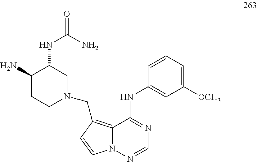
C1([OCH3])=CC=CC(NC2=NC=NN3C2=C(CN2CCC(N)C(NC(=O)N)C2)C=C3)=C1
